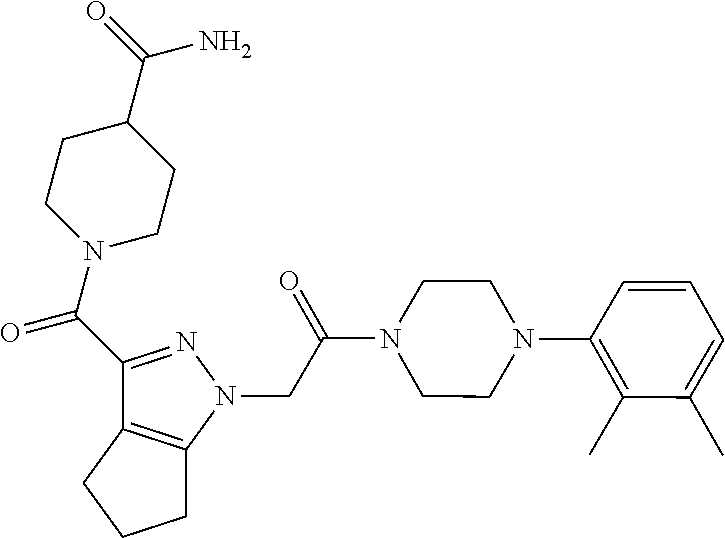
C(C(N1CCN(C2=C(C)C(C)=CC=C2)CC1)=O)N1N=C(C(=O)N2CCC(C(=O)N)CC2)C2=C1CCC2
